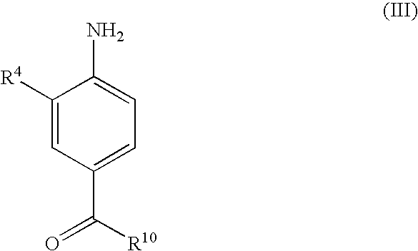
C1([R4])=CC(C(=O)[R10])=CC=C1N
